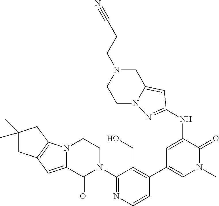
C12=C(N3C(=C1)C(=O)N(C1=NC=CC(C4=CN(C)C(=O)C(NC5=NN6CCN(CCC#N)CC6=C5)=C4)=C1CO)CC3)CC(C)(C)C2
